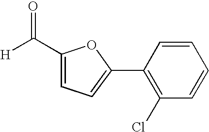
[H]C(C1=CC=C(C2=C(Cl)C=CC=C2)O1)=O
